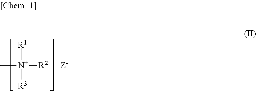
C[N+]([R2])([R1])[R3].[Z-]
